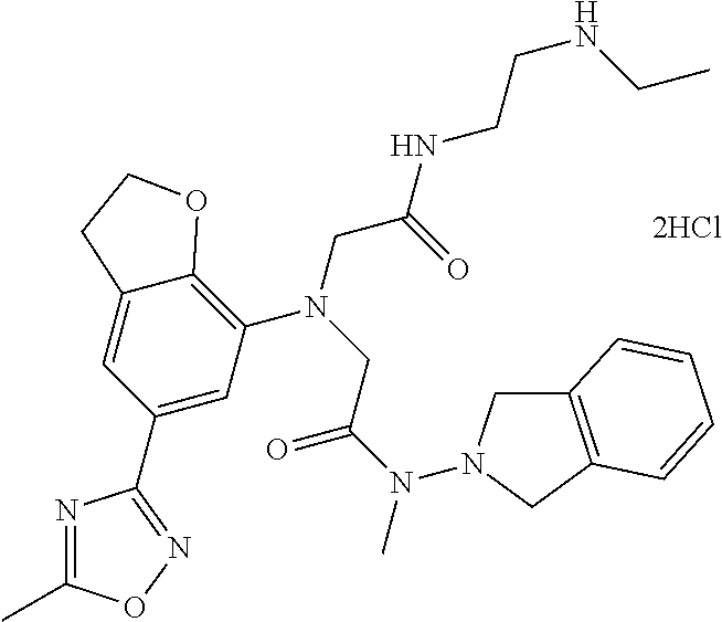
N(C(CN(CC(=O)NCCNCC)C1=C2C(=CC(C3=NOC(C)=N3)=C1)CCO2)=O)(C)N1CC2=C(C1)C=CC=C2
